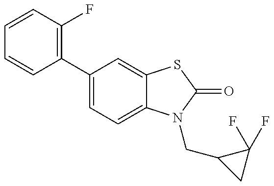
C1=CC(C2=CC=C3C(=C2)SC(=O)N3CC2CC2(F)F)=C(F)C=C1
